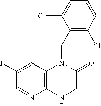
C1=C(I)C=NC2=C1N(CC1=C(Cl)C=CC=C1Cl)C(=O)CN2
